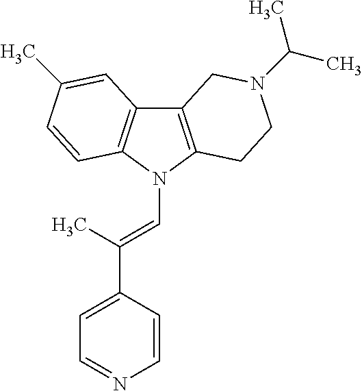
C12=C(N(C=C(C3=CC=NC=C3)C)C3=C1C=C(C)C=C3)CCN(C(C)C)C2
